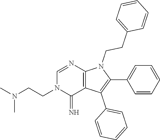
C1(C2=CC=CC=C2)=C(C2=CC=CC=C2)C2=C(N1CCC1=CC=CC=C1)N=CN(CCN(C)C)C2=N
